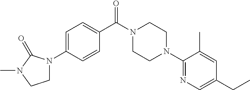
C1=C(N2CCN(C)C2=O)C=CC(C(N2CCN(C3=NC=C(CC)C=C3C)CC2)=O)=C1
